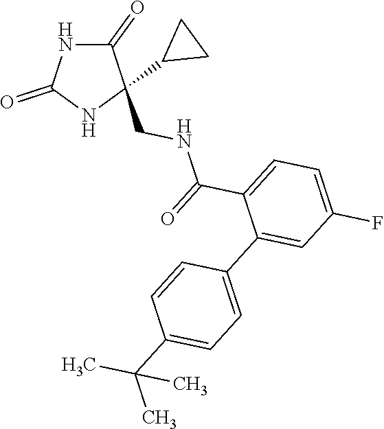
C1(=O)NC(=O)NC1(CNC(C1=CC=C(F)C=C1C1=CC=C(C(C)(C)C)C=C1)=O)C1CC1
